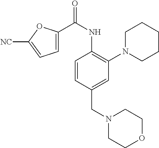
C1=CC(CN2CCOCC2)=CC(N2CCCCC2)=C1NC(C1=CC=C([NC])O1)=O
